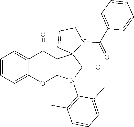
C1=CC=CC(C(N2C3(C=CC2)C(=O)N(C2=C(C)C=CC=C2C)C2C3C(=O)C3=CC=CC=C3O2)=O)=C1
